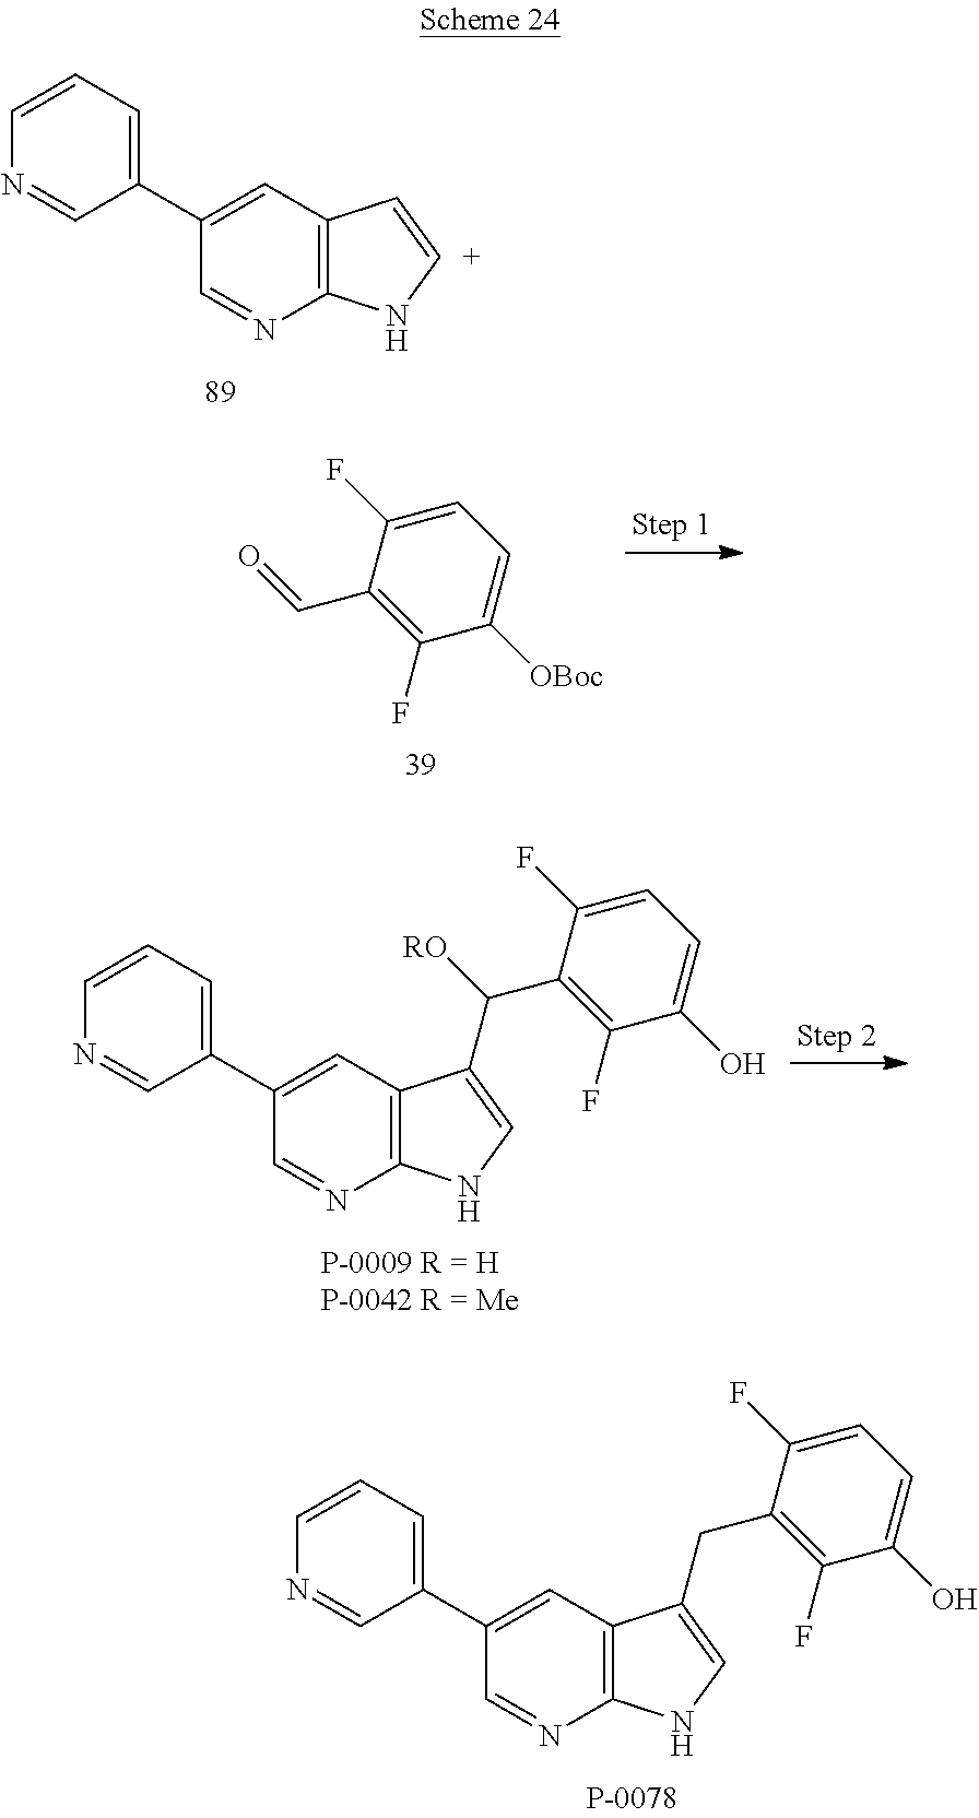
C1(C2=CC3=C(N=C2)N[C+]=C3)=CC=CN=C1.C1=C(F)C(C=O)=C(F)C([OBoc])=C1.C1(C2=CC3=C(N=C2)NC=C3C(C2=C(F)C(O)=CC=C2F)[RO])=CC=CN=C1.C1(C2=CC3=C(N=C2)NC=C3CC2=C(F)C(O)=CC=C2F)=CC=CN=C1
